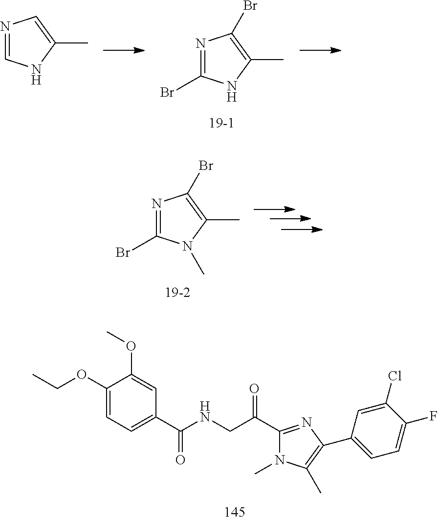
N1=C(Br)N(C)C(C)=C1Br.C1(OCC)=CC=C(C(NCC(C2=NC(C3=CC=C(F)C(Cl)=C3)=C(C)N2C)=O)=O)C=C1OC.N1=CNC(C)=C1.N1=C(Br)NC(C)=C1Br
